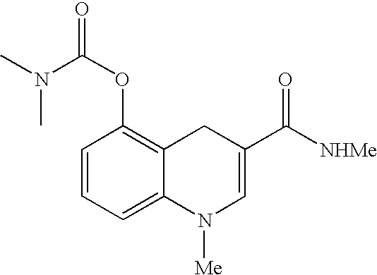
C1=CC=C2C(=C1OC(N(C)C)=O)CC(C([NHMe])=O)=CN2[Me]
